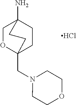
C1OC2(CN3CCOCC3)CCC1(N)CC2.Cl
